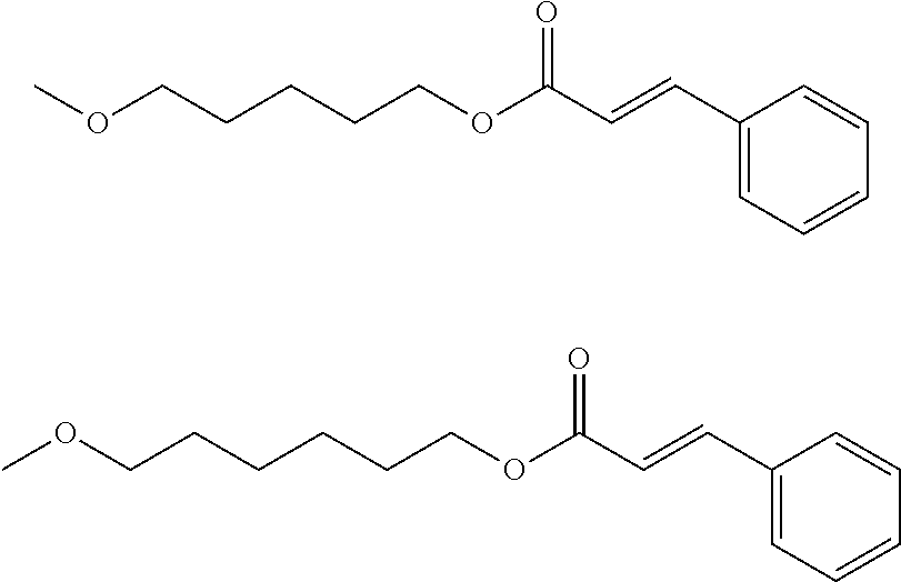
C1(C=CC(OCCCCCOC)=O)=CC=CC=C1.C1(C=CC(OCCCCCCOC)=O)=CC=CC=C1
